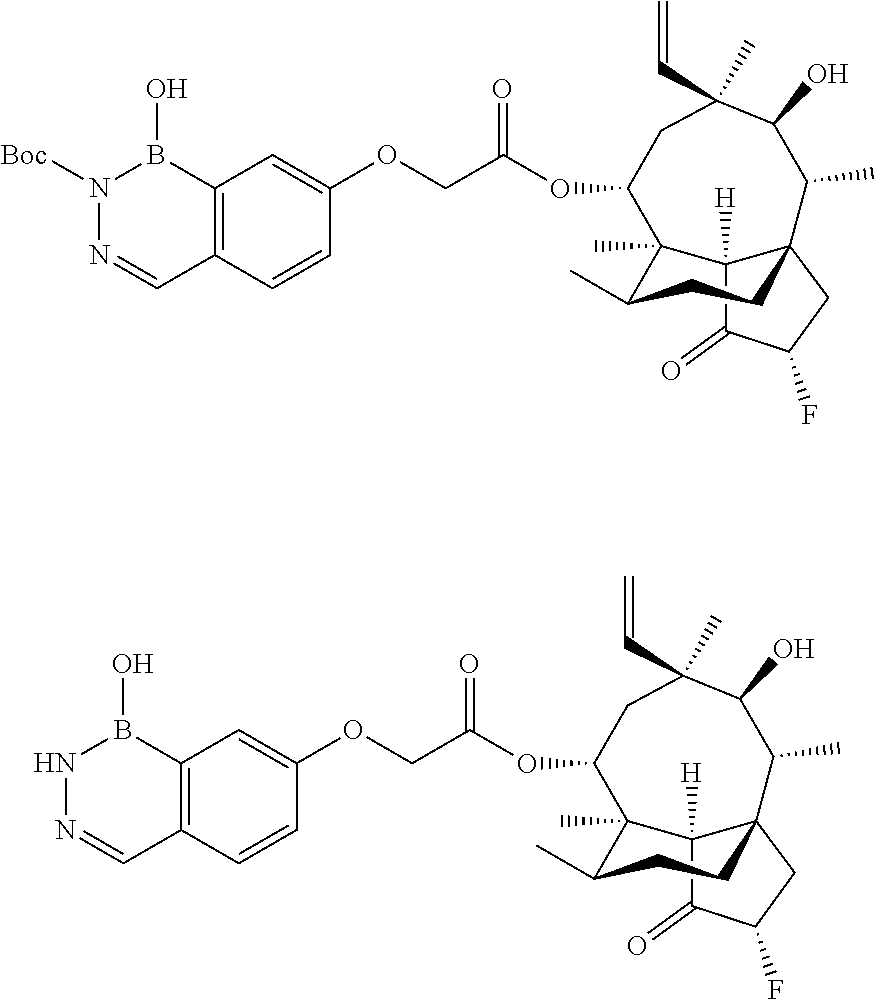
C12([H])C(=O)C(F)CC13CCC(C)C2(C)C(OC(COC1=CC2=C(C=C1)C=NN([Boc])B2O)=O)CC(C=C)(C)C(O)C3C.C12([H])C(=O)C(F)CC13CCC(C)C2(C)C(OC(COC1=CC2=C(C=C1)C=NNB2O)=O)CC(C=C)(C)C(O)C3C
